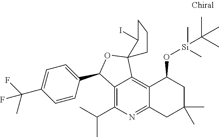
C1=CC(C2C3=C(C(C)C)N=C4C(=C3C3(O2)C(I)CCC3)C(O[Si](C(C)(C)C)(C)C)CC(C)(C)C4)=CC=C1C(F)(C)F
